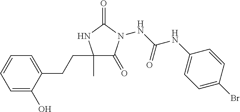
C1(C)(CCC2=CC=CC=C2O)C(=O)N(NC(NC2=CC=C(Br)C=C2)=O)C(=O)N1
